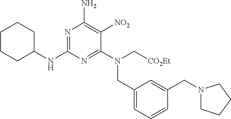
N1=C(NC2CCCCC2)N=C(N(CC2=CC=CC(CN3CCCC3)=C2)C[CO2Et])C([NO2])=C1N
